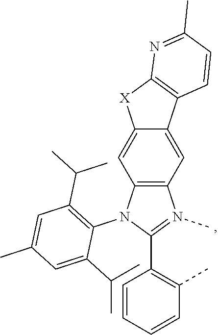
C12=C(N(C3=C(C(C)C)C=C(C)C=C3C(C)C)C(C3=C(C)C=CC=C3)=N1C)C=C1C(=C2)C2=C([X]1)N=C(C)C=C2
